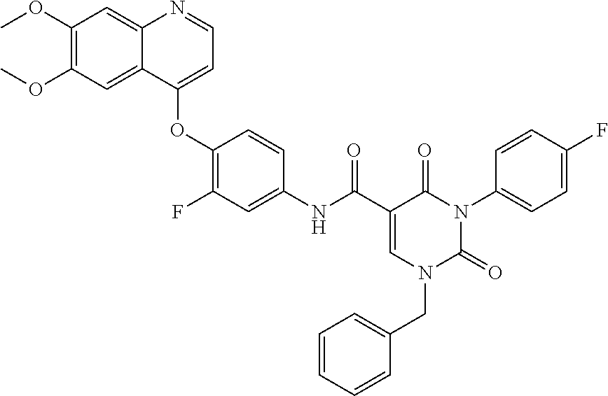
C1(OC)=C(OC)C=C2C(=C1)N=CC=C2OC1=C(F)C=C(NC(C2=CN(CC3=CC=CC=C3)C(=O)N(C3=CC=C(F)C=C3)C2=O)=O)C=C1
